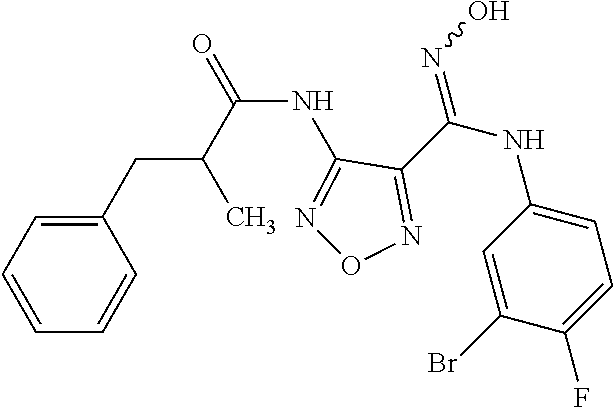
C(NC1=NON=C1C(NC1=CC=C(F)C(Br)=C1)=NO)(=O)C(CC1=CC=CC=C1)C
